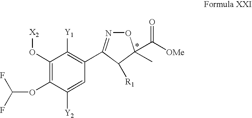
C1=C([Y2])C(OC(F)F)=C(O[X2])C([Y1])=C1C1=NOC(C)(C([OMe])=O)C1[R1]
